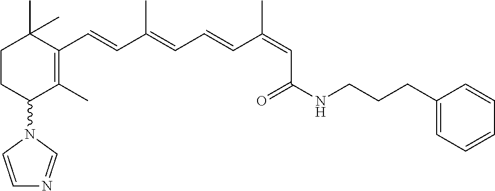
C1CC(N2C=CN=C2)C(C)=C(C=CC(=CC=CC(=CC(NCCCC2=CC=CC=C2)=O)C)C)C1(C)C
